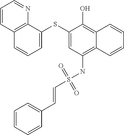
C12=C(NS(C=CC3=CC=CC=C3)(=O)=O)C=C(SC3=CC=CC4=C3N=CC=C4)C(O)=C1C=CC=C2
